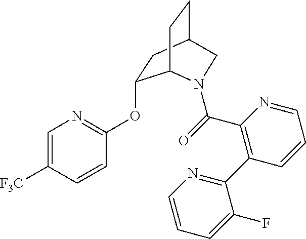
C1=C([F3C])C=CC(OC2CC3CCC2N(C(=O)C2=C(C4=NC=CC=C4F)C=CC=N2)C3)=N1
